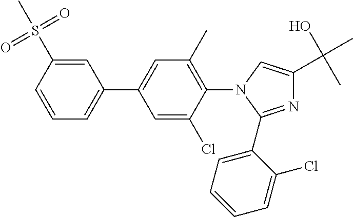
C1(S(C)(=O)=O)=CC(C2=CC(C)=C(N3C=C(C(O)(C)C)N=C3C3=CC=CC=C3Cl)C(Cl)=C2)=CC=C1
